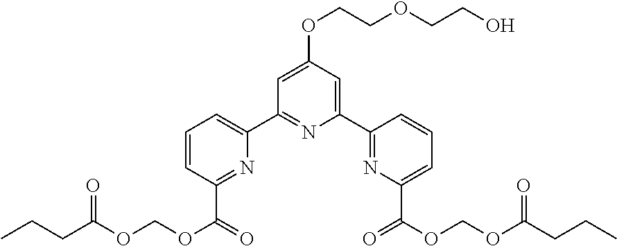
C1(C2=NC(C(OCOC(CCC)=O)=O)=CC=C2)=CC(OCCOCCO)=CC(C2=CC=CC(C(OCOC(CCC)=O)=O)=N2)=N1
